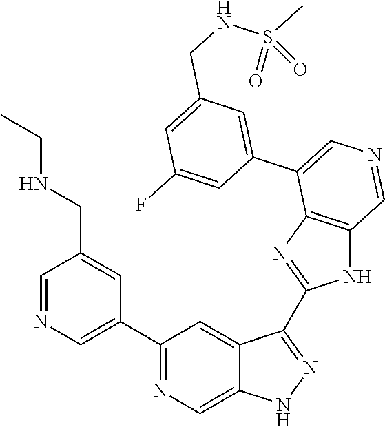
C1(C2=CN=CC(CNCC)=C2)=NC=C2C(=C1)C(C1=NC3=C(N1)C=NC=C3C1=CC(CNS(C)(=O)=O)=CC(F)=C1)=NN2
